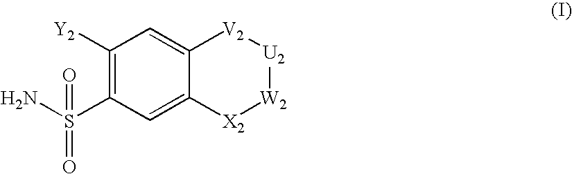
C1([Y2])=C(S(N)(=O)=O)C=C2C(=C1)[V2][U2][W2][X2]2
